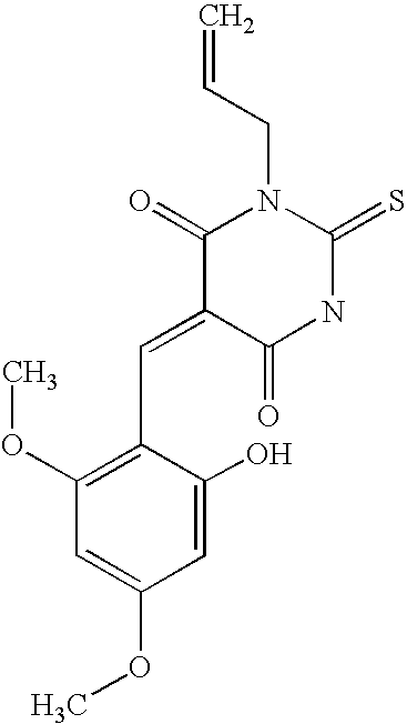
C1(=O)C(=CC2=C(OC)C=C(OC)C=C2O)C(=O)NC(=S)N1CC=C
